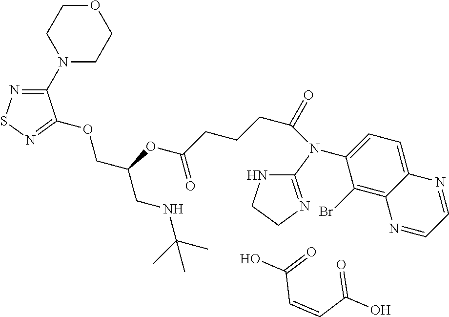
O=C(C=CC(=O)O)O.O1CCN(C2=NSN=C2OCC(CNC(C)(C)C)OC(CCCC(=O)N(C2=NCCN2)C2=CC=C3C(=C2Br)N=CC=N3)=O)CC1
